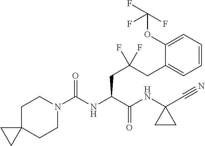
C12(CCN(C(NC(C(NC3(C#N)CC3)=O)CC(CC3=CC=CC=C3OC(F)(F)F)(F)F)=O)CC1)CC2
